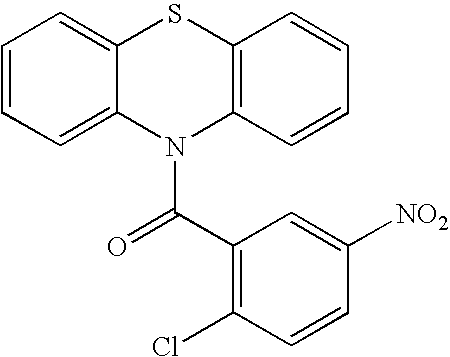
C1=CC=C2C(=C1)SC1=C(N2C(C2=C(Cl)C=CC([NO2])=C2)=O)C=CC=C1
